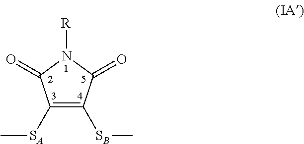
C1([SA]C)=C([SB]C)C(=O)N([R])C1=O
